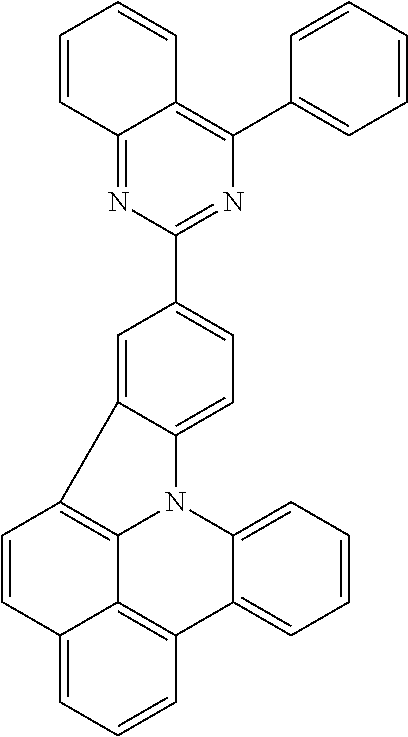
C1(C2=CC=C3C(=C2)C2=C4N3C3=CC=CC=C3C3=C4C(=CC=C3)C=C2)=NC(C2=CC=CC=C2)=C2C(=N1)C=CC=C2
